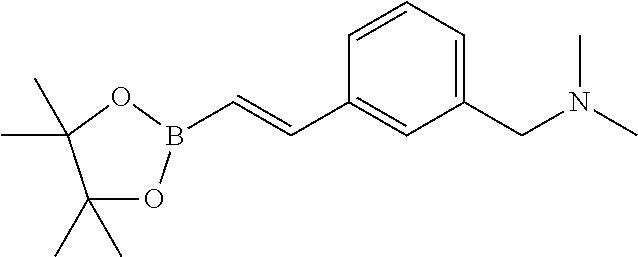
C(=CC1=CC(CN(C)C)=CC=C1)B1OC(C)(C)C(C)(C)O1
